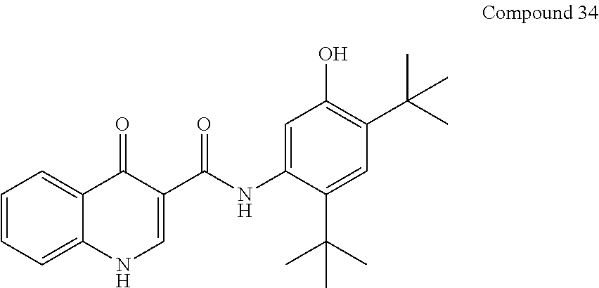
C1=CC=C2C(=C1)C(=O)C(C(=O)NC1=CC(O)=C(C(C)(C)C)C=C1C(C)(C)C)=CN2
